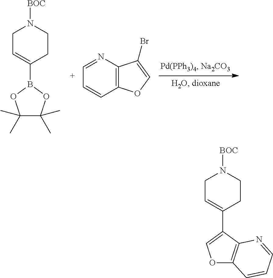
C1C=C(B2OC(C)(C)C(C)(C)O2)CCN1[BOC].C12=C(N=CC=C1)C(Br)=CO2.C1C=C(C2=COC3=C2N=CC=C3)CCN1[BOC]
